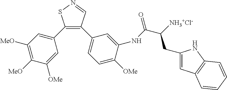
C1(C2=CC([MeO])=C([MeO])C([OMe])=C2)=C(C2=CC=C([OMe])C(NC(C([NH3+Cl-])CC3=CC4=C(N3)C=CC=C4)=O)=C2)C=NS1
